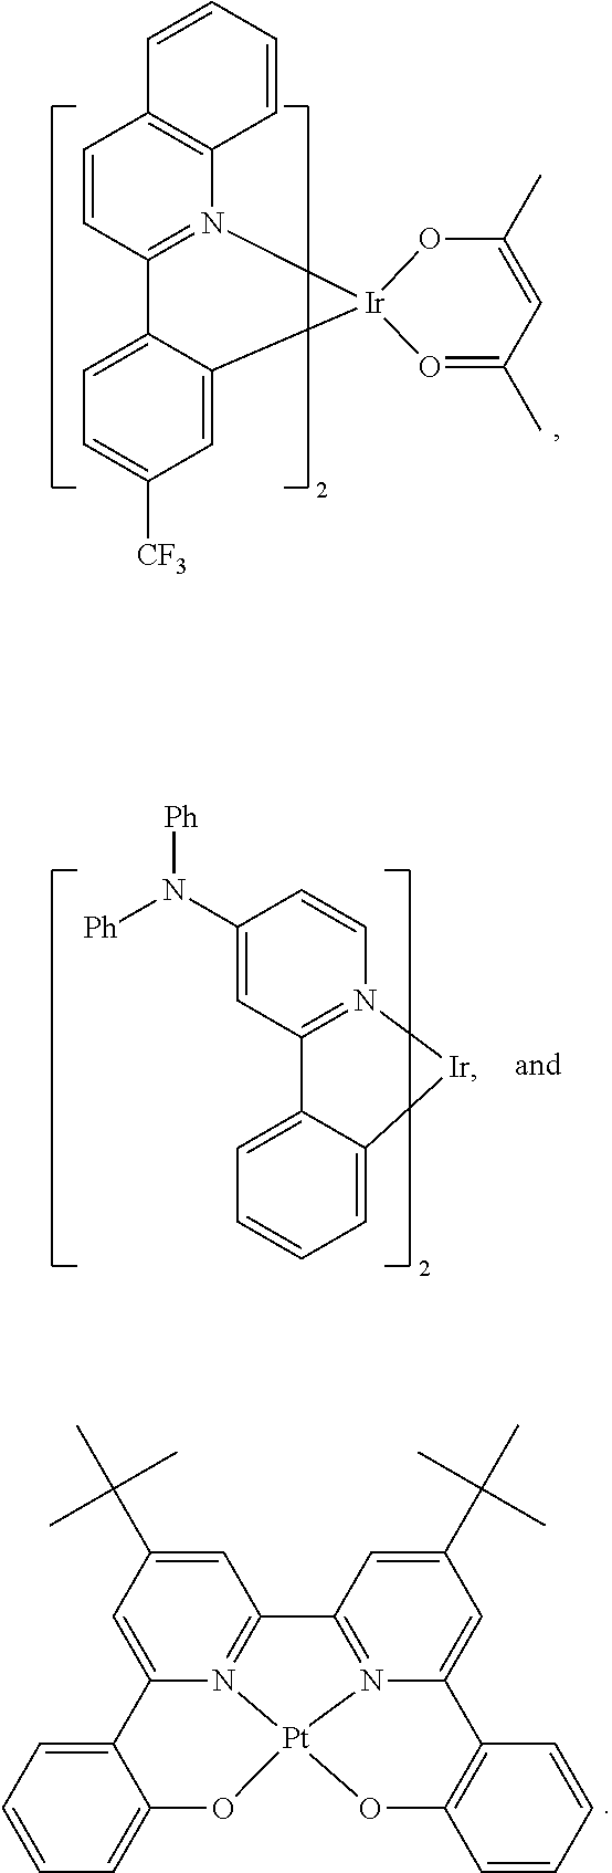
C1=CC2=C(N3=C1C1=CC=C([CF3])C=C1[Ir]31O=C(C)C=C(C)O1)C=CC=C2.C1(N([Ph])[Ph])=CC2=N(C=C1)[Ir]C1=CC=CC=C21.C12=CC(C(C)(C)C)=CC3=N1[Pt]1(OC4=CC=CC=C24)N2=C3C=C(C(C)(C)C)C=C2C2=C(C=CC=C2)O1
